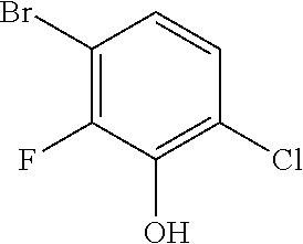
C1(Br)=C(F)C(O)=C(Cl)C=C1
